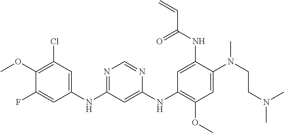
C1(NC2=CC(Cl)=C(OC)C(F)=C2)=NC=NC(NC2=C(OC)C=C(N(CCN(C)C)C)C(NC(C=C)=O)=C2)=C1
